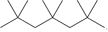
CC(CC(CC(C)(C)C)(C)C)(C)C
